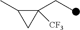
C1(C)C(CC)([CF3])C1
